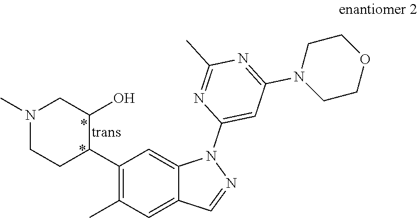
C1(C2C(O)CN(C)CC2)=C(C)C=C2C(=C1)N(C1=CC(N3CCOCC3)=NC(C)=N1)N=C2
